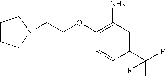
C1(OCCN2CCCC2)=C(N)C=C(C(F)(F)F)C=C1
